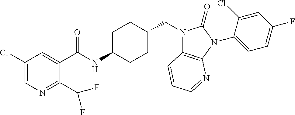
C1(Cl)=CN=C(C(F)F)C(C(NC2CCC(CN3C4=C(N(C5=CC=C(F)C=C5Cl)C3=O)N=CC=C4)CC2)=O)=C1
